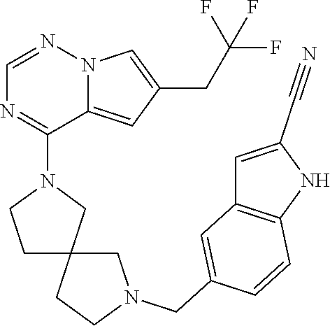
N12C(=CC(CC(F)(F)F)=C1)C(N1CCC3(C1)CCN(CC1=CC4=C(C=C1)NC(C#N)=C4)C3)=NC=N2
